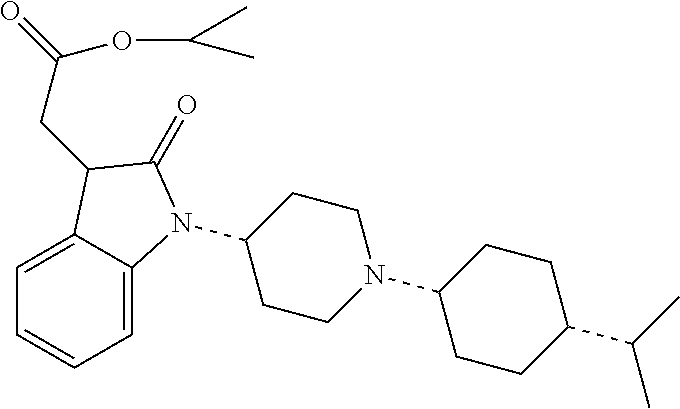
C1(N2C3=CC=CC=C3C(CC(OC(C)C)=O)C2=O)CCN(C2CCC(C(C)C)CC2)CC1
